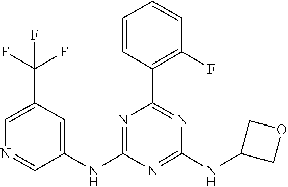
C1(NC2=CC(C(F)(F)F)=CN=C2)=NC(C2=C(F)C=CC=C2)=NC(NC2COC2)=N1
